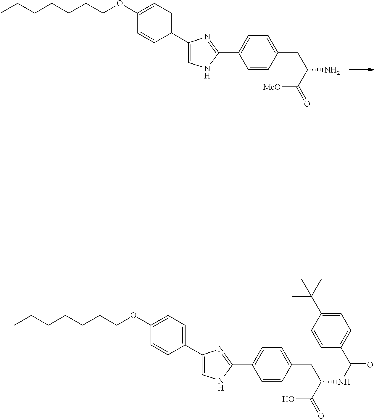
CCCCCCCOC1=CC=C(C2=CNC(C3=CC=C(CC(N)C(=O)[MeO])C=C3)=N2)C=C1.CCCCCCCOC1=CC=C(C2=CNC(C3=CC=C(CC(NC(=O)C4=CC=C(C(C)(C)C)C=C4)C(=O)O)C=C3)=N2)C=C1
